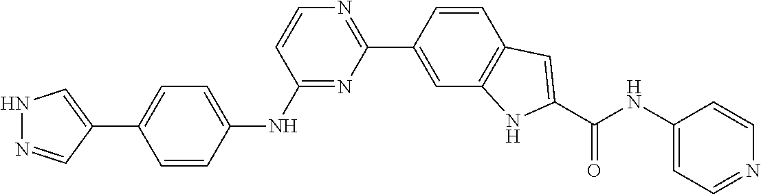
N1N=CC(C2=CC=C(NC3=NC(C4=CC5=C(C=C4)C=C(C(NC4=CC=NC=C4)=O)N5)=NC=C3)C=C2)=C1
